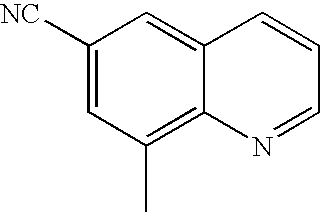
C1([NC])=CC(C)=C2C(=C1)C=CC=N2
